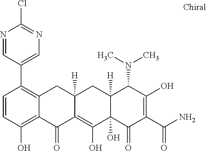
C1=CC(O)=C2C(=C1C1=CN=C(Cl)N=C1)CC1([H])C(=C(O)C3(O)C([H])(C1)C(N(C)C)C(O)=C(C(N)=O)C3=O)C2=O
